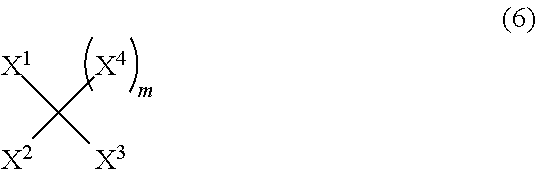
[X1]C([X3])([X4])[X2]
